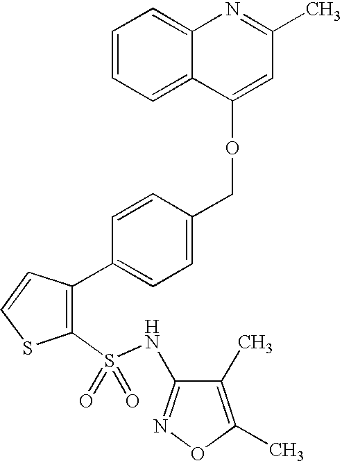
C1(S(NC2=NOC(C)=C2C)(=O)=O)=C(C2=CC=C(COC3=CC(C)=NC4=CC=CC=C43)C=C2)C=CS1
